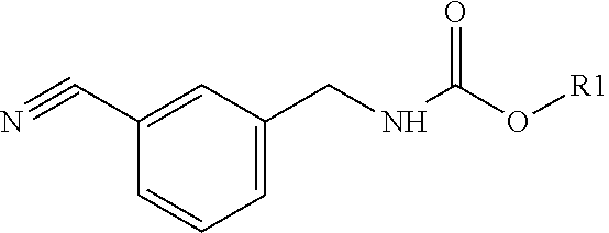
C1=C(CNC(O[R1])=O)C=C(C#N)C=C1
